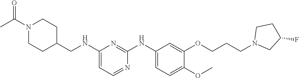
C1(NCC2CCN(C(C)=O)CC2)=CC=NC(NC2=CC=C(OC)C(OCCCN3CC(F)CC3)=C2)=N1
